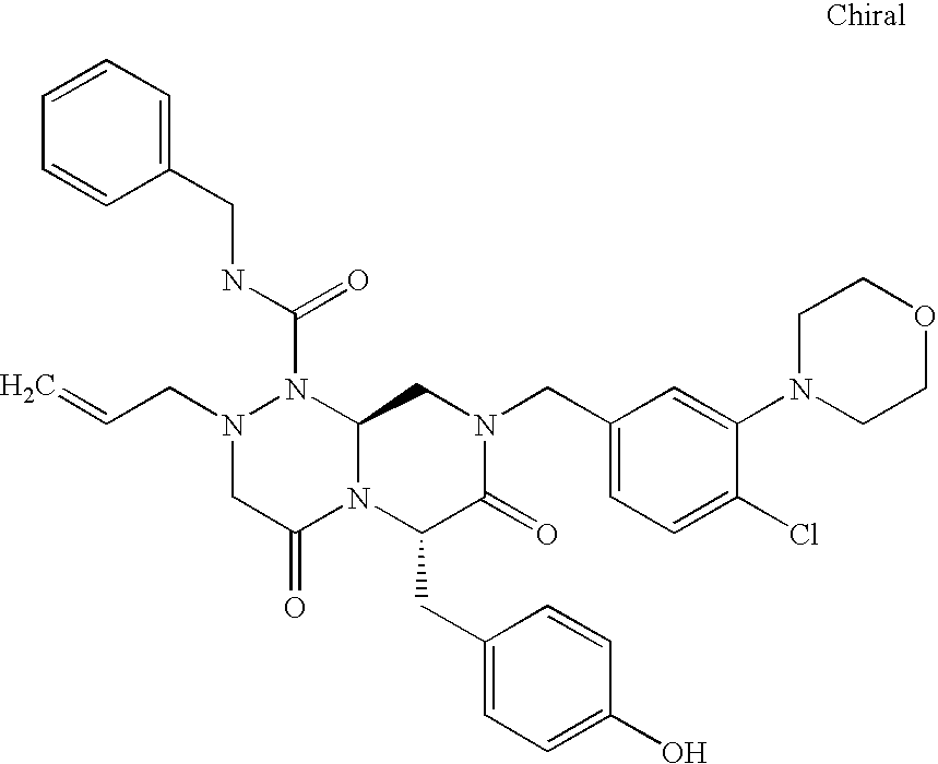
C1=CC=C(CNC(N2N(CC=C)CC(=O)N3C2CN(CC2=CC=C(Cl)C(N4CCOCC4)=C2)C(=O)C3CC2=CC=C(O)C=C2)=O)C=C1
